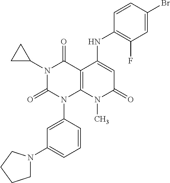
C1(NC2=CC(=O)N(C)C3=C2C(=O)N(C2CC2)C(=O)N3C2=CC(N3CCCC3)=CC=C2)=C(F)C=C(Br)C=C1
